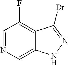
C1=NC=C2C(=C1F)C(Br)=NN2
